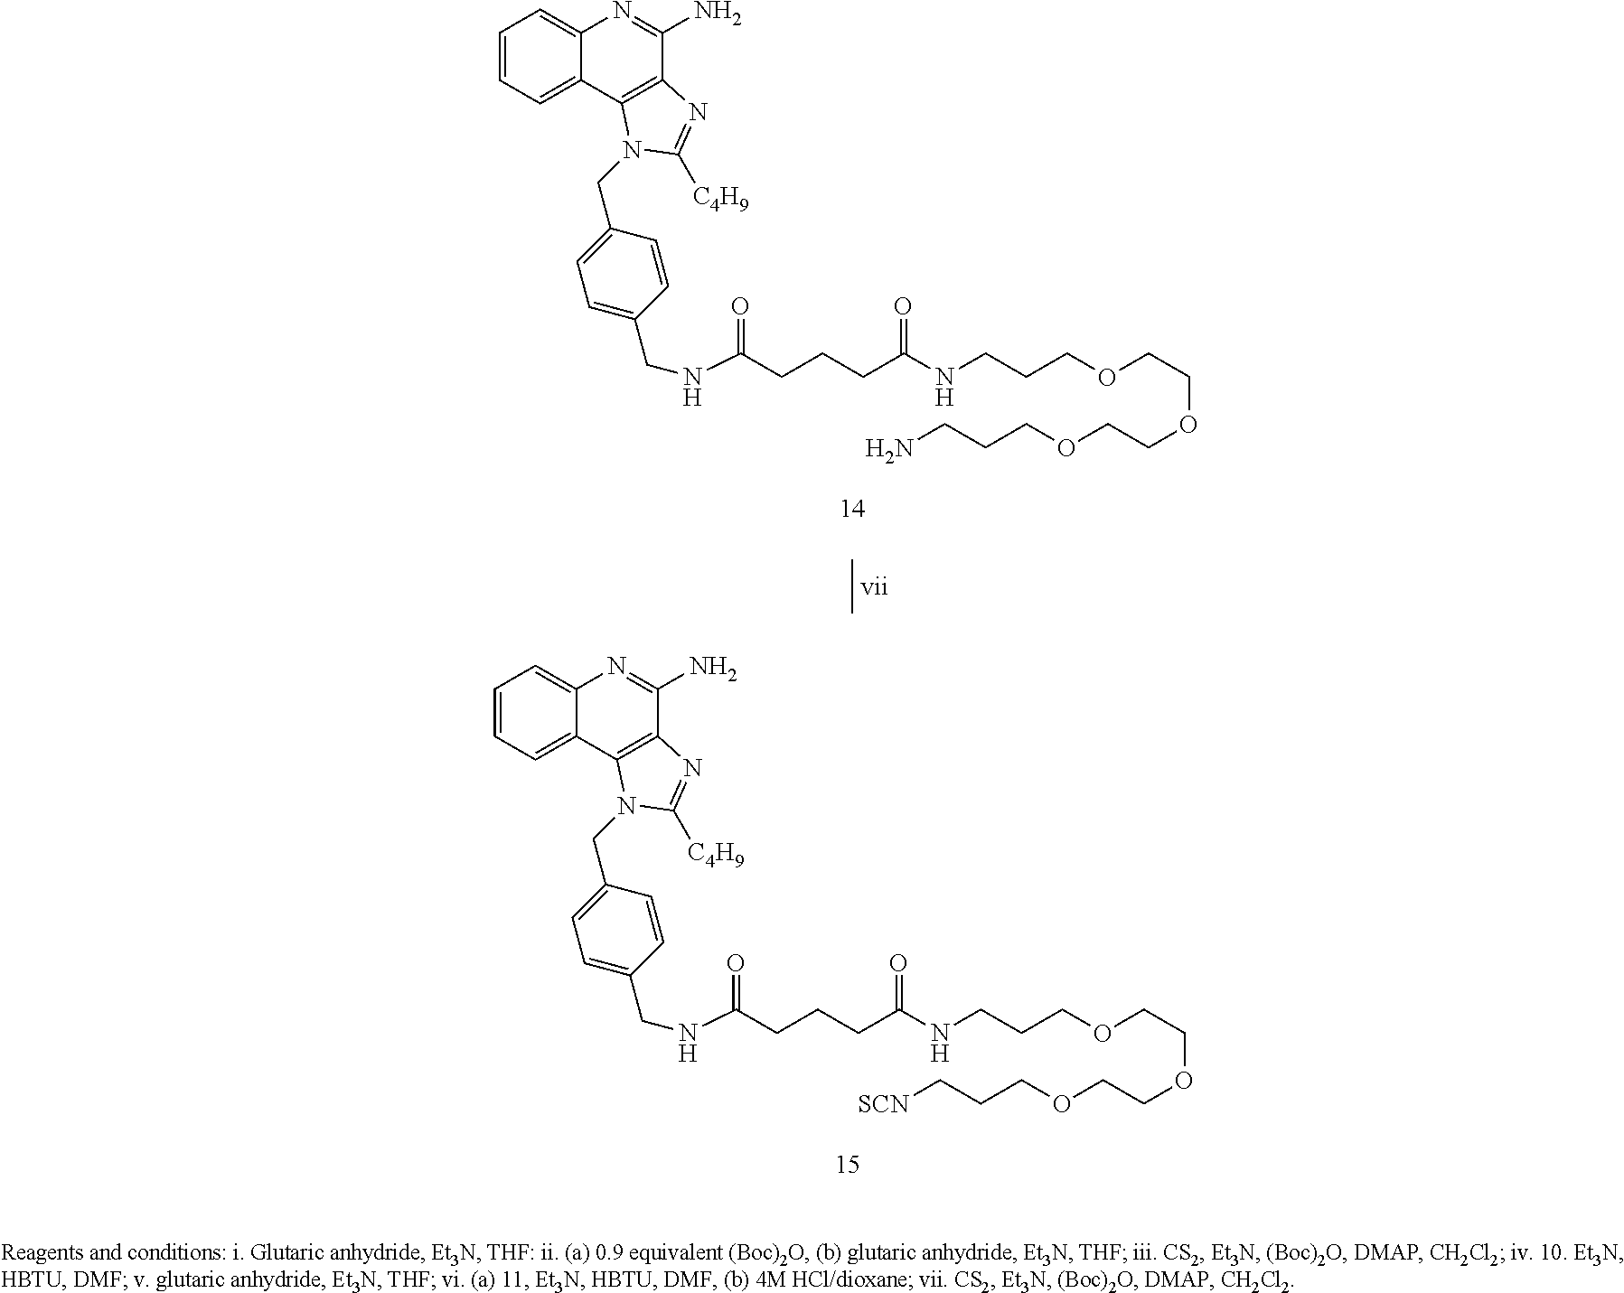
C1=CC=C2C(=C1)N=C(N)C1=C2N(CC2=CC=C(CNC(CCCC(NCCCOCCOCCOCCCN)=O)=O)C=C2)C([C4H9])=N1.C1=CC=C2C(=C1)N=C(N)C1=C2N(CC2=CC=C(CNC(CCCC(NCCCOCCOCCOCCC[SCN])=O)=O)C=C2)C([C4H9])=N1
